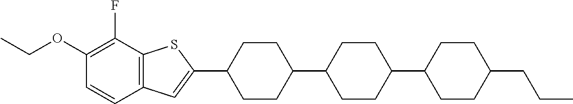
CCOC1=C(F)C2=C(C=C1)C=C(C1CCC(C3CCC(C4CCC(CCC)CC4)CC3)CC1)S2
